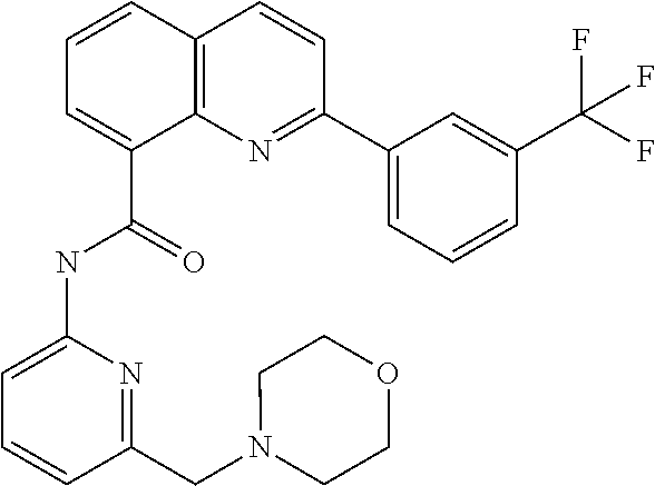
C1=CC2=C(C(C(NC3=CC=CC(CN4CCOCC4)=N3)=O)=C1)N=C(C1=CC=CC(C(F)(F)F)=C1)C=C2
